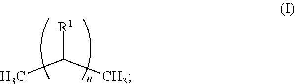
CC(C)[R1]
